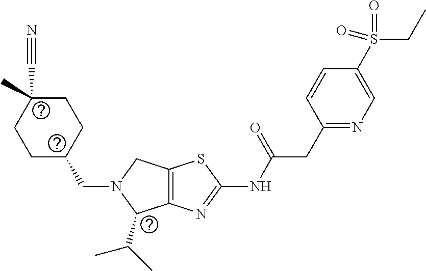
C1C(CN2C(C(C)C)C3=C(C2)SC(NC(CC2=NC=C(S(CC)(=O)=O)C=C2)=O)=N3)CCC(C#N)(C)C1
